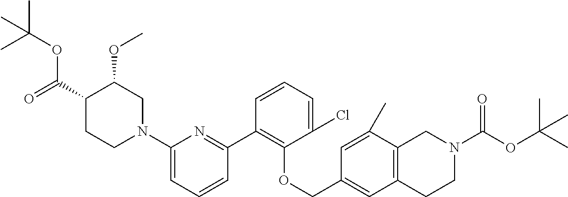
C1(C2=C(OCC3=CC4=C(C(C)=C3)CN(C(OC(C)(C)C)=O)CC4)C(Cl)=CC=C2)=NC(N2CC(OC)C(C(=O)OC(C)(C)C)CC2)=CC=C1
